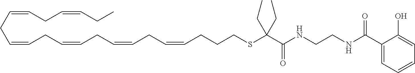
C(=CCC=CCC=CCC)CC=CCC=CCC=CCCCSC(C(NCCNC(C1=CC=CC=C1O)=O)=O)(CC)CC
